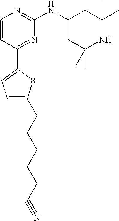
C1=CC(C2=CC=C(CCCCCC#N)S2)=NC(NC2CC(C)(C)NC(C)(C)C2)=N1
